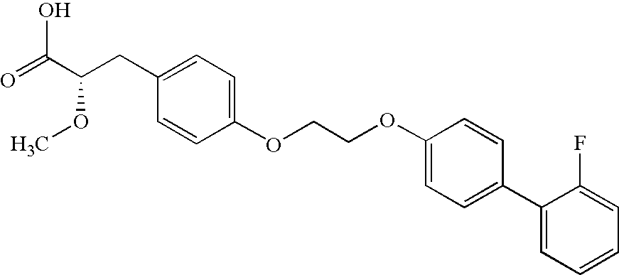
C1=C(OCCOC2=CC=C(C3=CC=CC=C3F)C=C2)C=CC(CC(C(=O)O)OC)=C1
